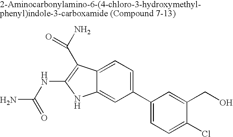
C1(C2=CC=C(Cl)C(CO)=C2)=CC=C2C(=C1)NC(NC(N)=O)=C2C(N)=O
